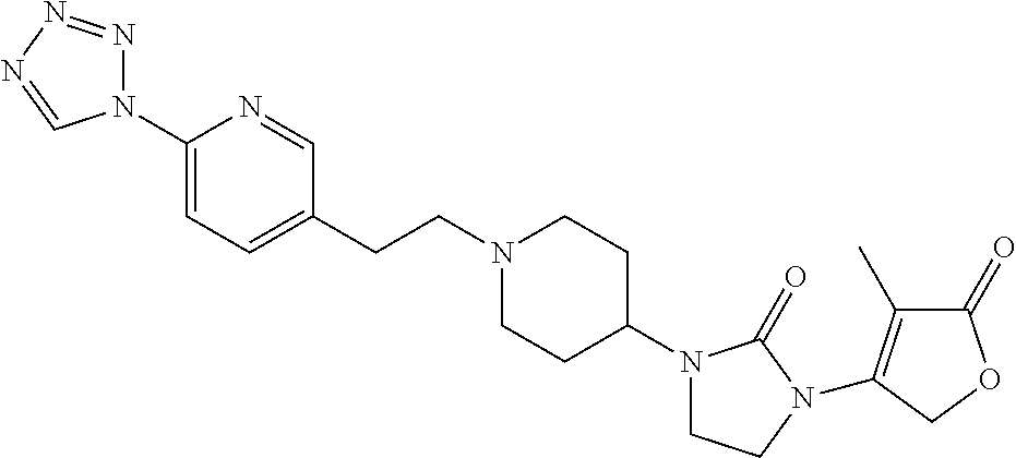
C(CN1CCC(N2CCN(C3=C(C)C(=O)OC3)C2=O)CC1)C1=CC=C(N2N=NN=C2)N=C1
